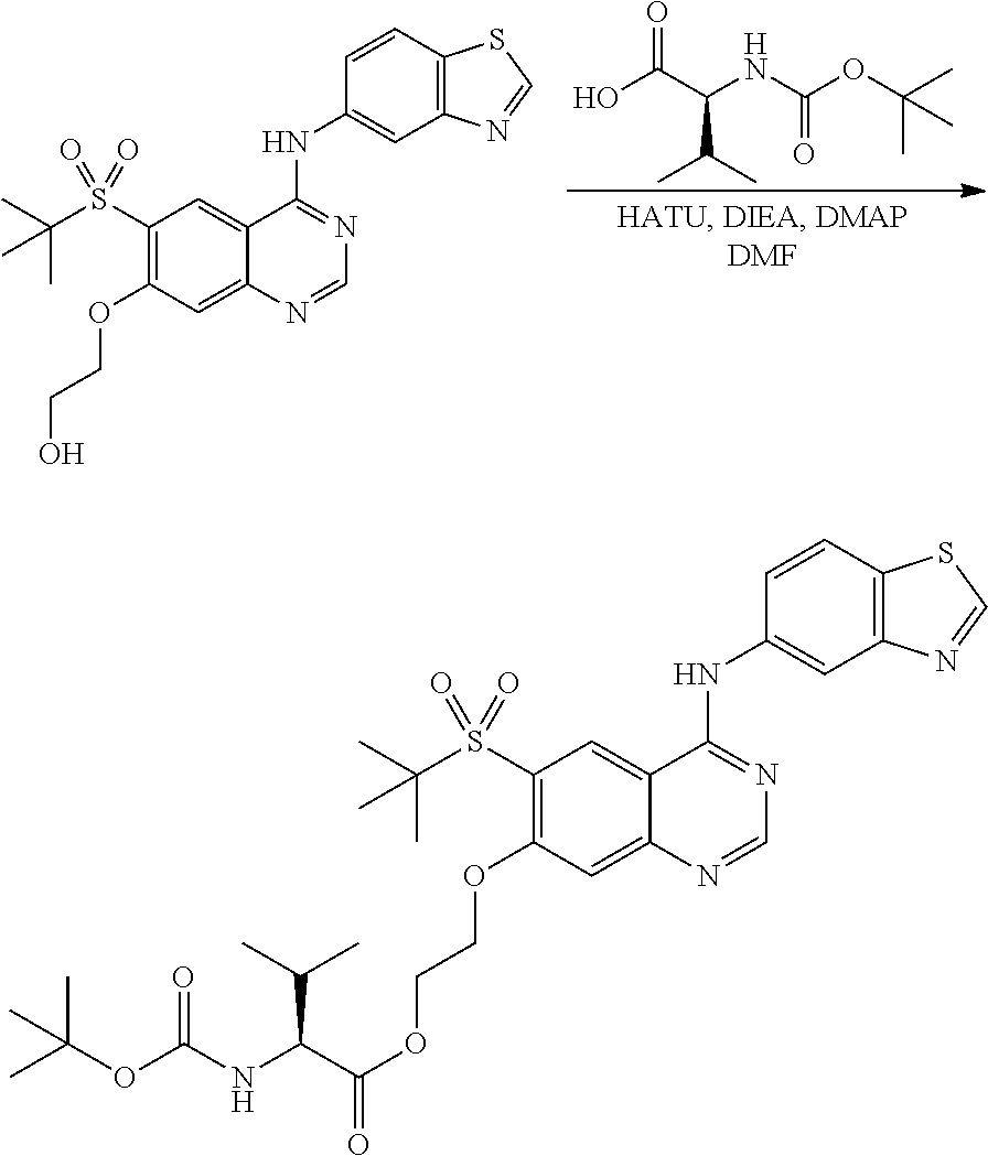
C1(S(C(C)(C)C)(=O)=O)=C(OCCO)C=C2C(=C1)C(NC1=CC3=C(C=C1)SC=N3)=NC=N2.OC(C(NC(OC(C)(C)C)=O)C(C)C)=O.C1(S(C(C)(C)C)(=O)=O)=C(OCCOC(=O)C(NC(=O)OC(C)(C)C)C(C)C)C=C2C(=C1)C(NC1=CC3=C(C=C1)SC=N3)=NC=N2
